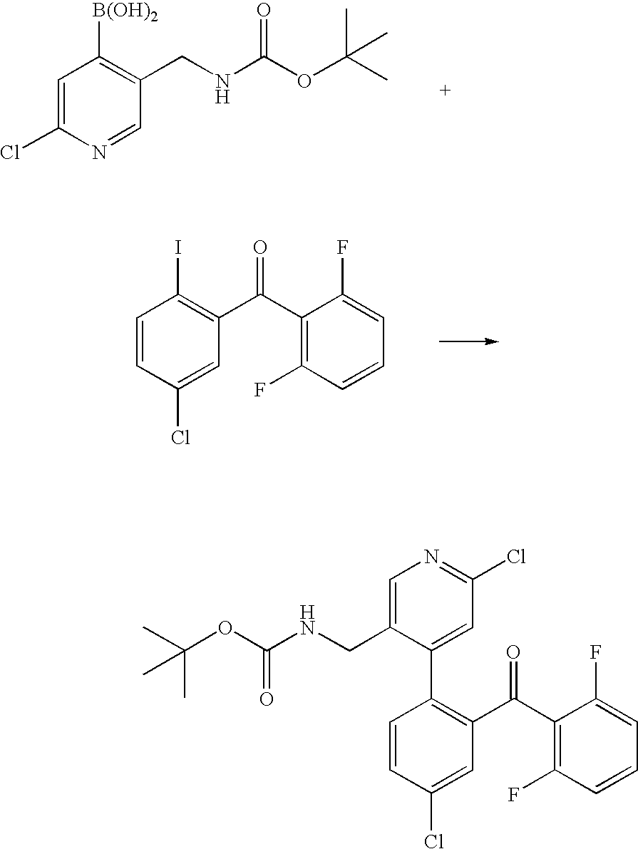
C1=C(Cl)N=CC(CNC(OC(C)(C)C)=O)=C1[B(OH)2].C1=CC(Cl)=CC(C(C2=C(F)C=CC=C2F)=O)=C1I.CC(OC(NCC1=CN=C(Cl)C=C1C1=C(C(C2=C(F)C=CC=C2F)=O)C=C(Cl)C=C1)=O)(C)C
